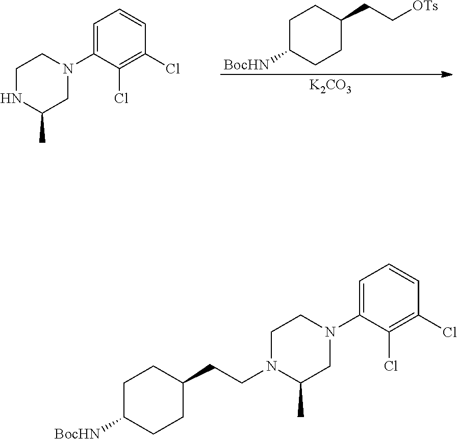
C1=CC(Cl)=C(Cl)C(N2CCNC(C)C2)=C1.[OTs]CCC1CCC([BocHN])CC1.[K2CO3].N1(CCC2CCC([BocHN])CC2)C(C)CN(C2=CC=CC(Cl)=C2Cl)CC1
